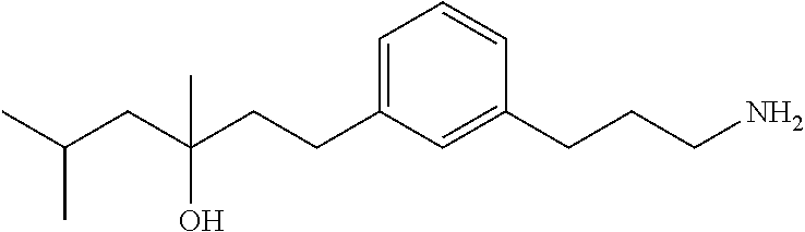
C(C(CCC1=CC=CC(CCCN)=C1)(O)C)C(C)C
